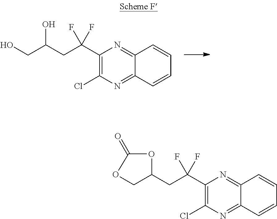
ClC1=C(C(CC(CO)O)(F)F)N=C2C(=N1)C=CC=C2.ClC1=C(C(CC2COC(=O)O2)(F)F)N=C2C(=N1)C=CC=C2
